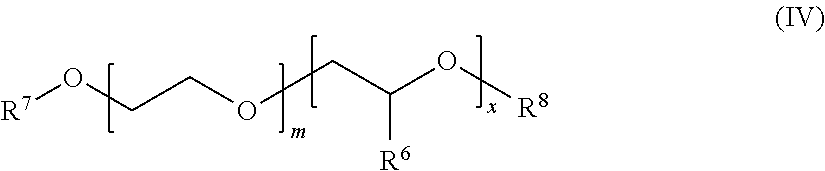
[R7]OCCOCC(O[R8])[R6]
